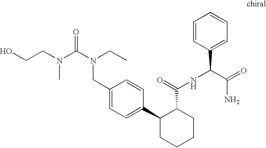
C1(CN(C(=O)N(CCO)C)CC)=CC=C(C2CCCCC2C(NC(C2=CC=CC=C2)C(=O)N)=O)C=C1
